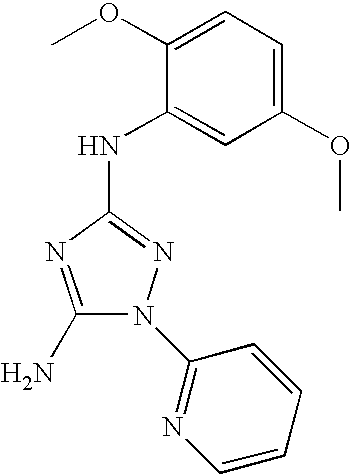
C1(N)=NC(NC2=CC(OC)=CC=C2OC)=NN1C1=NC=CC=C1
